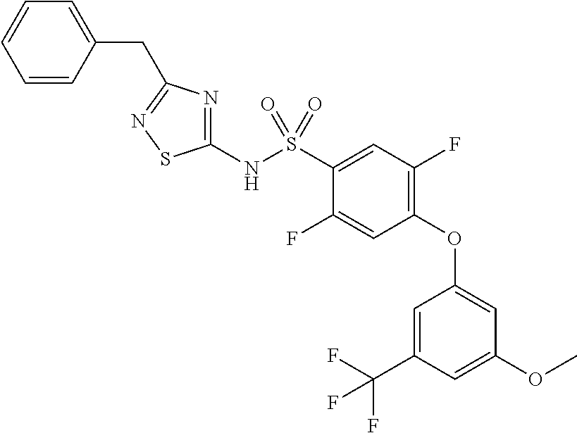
C1=CC(CC2=NSC(NS(C3=CC(F)=C(OC4=CC(OC)=CC(C(F)(F)F)=C4)C=C3F)(=O)=O)=N2)=CC=C1
